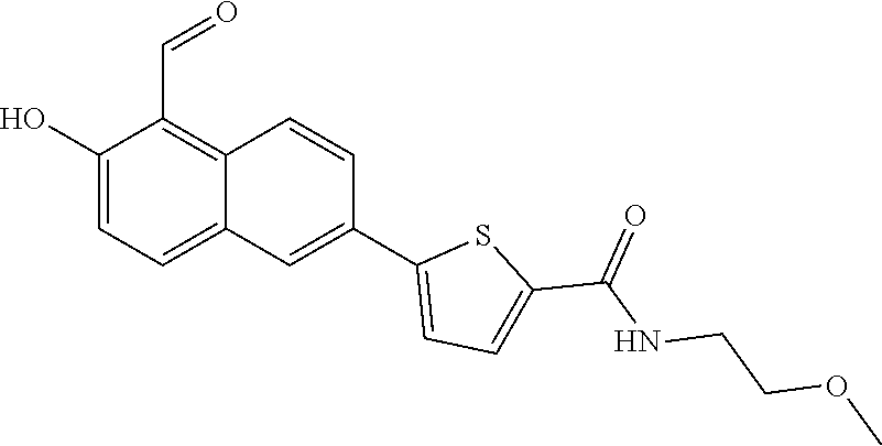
OC1=CC=C2C(=C1C=O)C=CC(C1=CC=C(C(=O)NCCOC)S1)=C2
